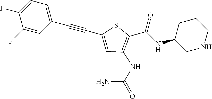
C1=C(F)C(F)=CC(C#CC2=CC(NC(=O)N)=C(C(=O)NC3CNCCC3)S2)=C1
